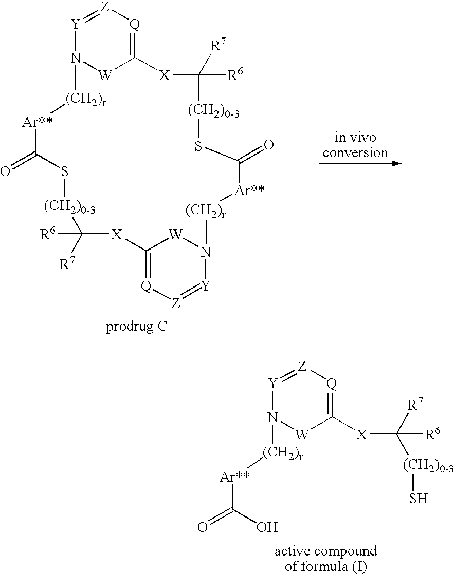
[Y]1=[Z][Q]=C2[W]N1[(CH2)r][Ar**]C(=O)S[(CH2)0-3]C([R7])([R6])[X]C1=[Q][Z]=[Y]N([W]1)[(CH2)r][Ar**]C(=O)S[(CH2)0-3]C([R7])([R6])[X]2.[Y]1=[Z][Q]=C([X]C([R7])([R6])[(CH2)0-3]S)[W]N1[(CH2)r][Ar**]C(=O)O
